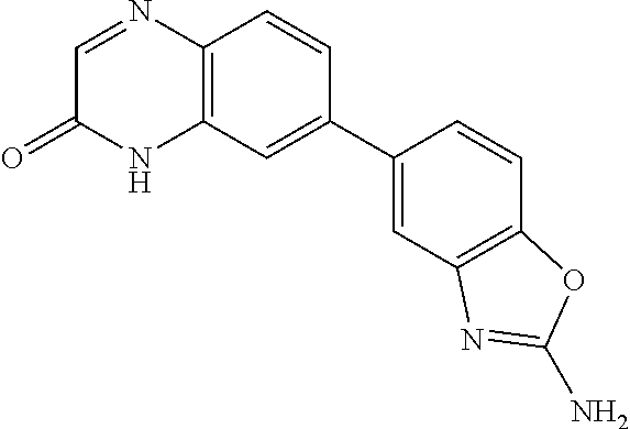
N1C2=C(N=CC1=O)C=CC(C1=CC3=C(C=C1)OC(N)=N3)=C2
